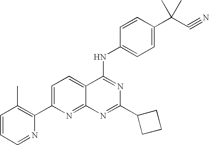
C1=CC=NC(C2=CC=C3C(=N2)N=C(C2CCC2)N=C3NC2=CC=C(C(C#N)(C)C)C=C2)=C1C
